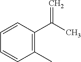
C1(C)=C(C(C)=C)C=CC=C1
